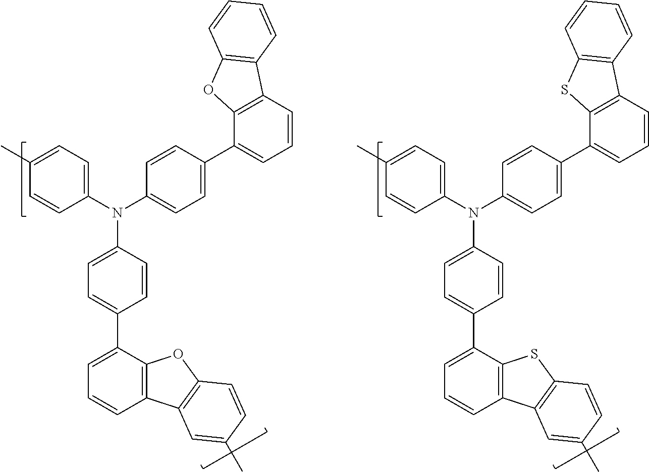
C1=C(N(C2=CC=C(C)C=C2)C2=CC=C(C3=CC=CC4=C3OC3=C4C=CC=C3)C=C2)C=CC(C2=CC=CC3=C2OC2=C3C=C(C)C=C2)=C1.C1=C(N(C2=CC=C(C)C=C2)C2=CC=C(C3=CC=CC4=C3SC3=C4C=CC=C3)C=C2)C=CC(C2=CC=CC3=C2SC2=C3C=C(C)C=C2)=C1
